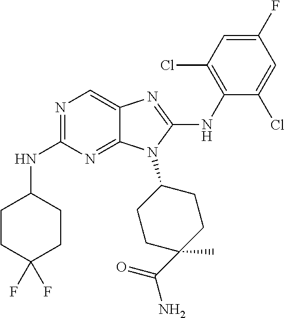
N1=C(NC2CCC(F)(F)CC2)N=C2C(=C1)N=C(NC1=C(Cl)C=C(F)C=C1Cl)N2C1CCC(C)(C(=O)N)CC1
